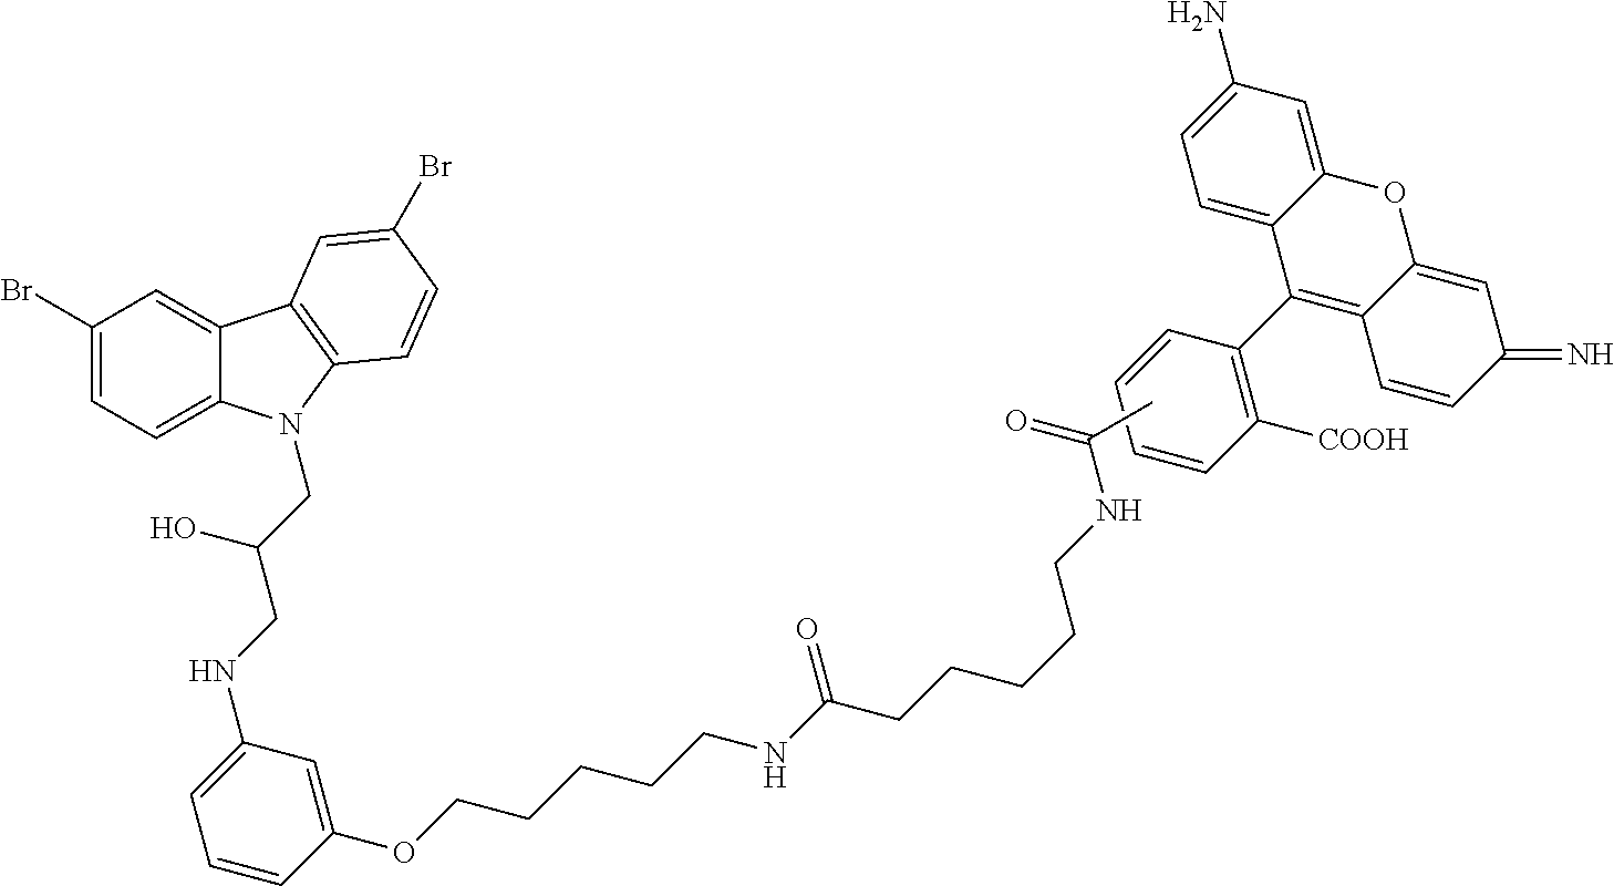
O1C2=CC(N)=CC=C2C(C2=C([COOH])C=CC=C2)=C2C1=CC(=N)C=C2.C1(Br)=CC=C2C(=C1)C1=C(N2CC(CNC2=CC=CC(OCCCCCNC(CCCCCNC(C)=O)=O)=C2)O)C=CC(Br)=C1
